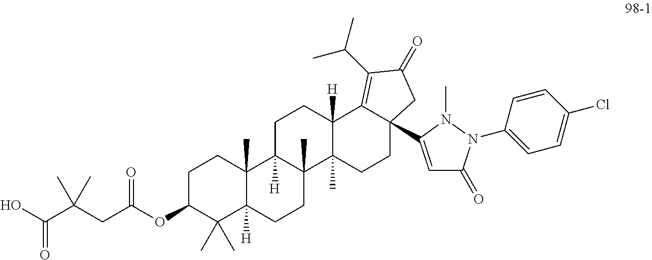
C1C(OC(CC(C(O)=O)(C)C)=O)C(C)(C)C2([H])C(C)(C1)C1([H])C(C)(CC2)C2(C)C([H])(CC1)C1=C(C(C)C)C(=O)CC1(C1=CC(=O)N(C3=CC=C(Cl)C=C3)N1C)CC2
